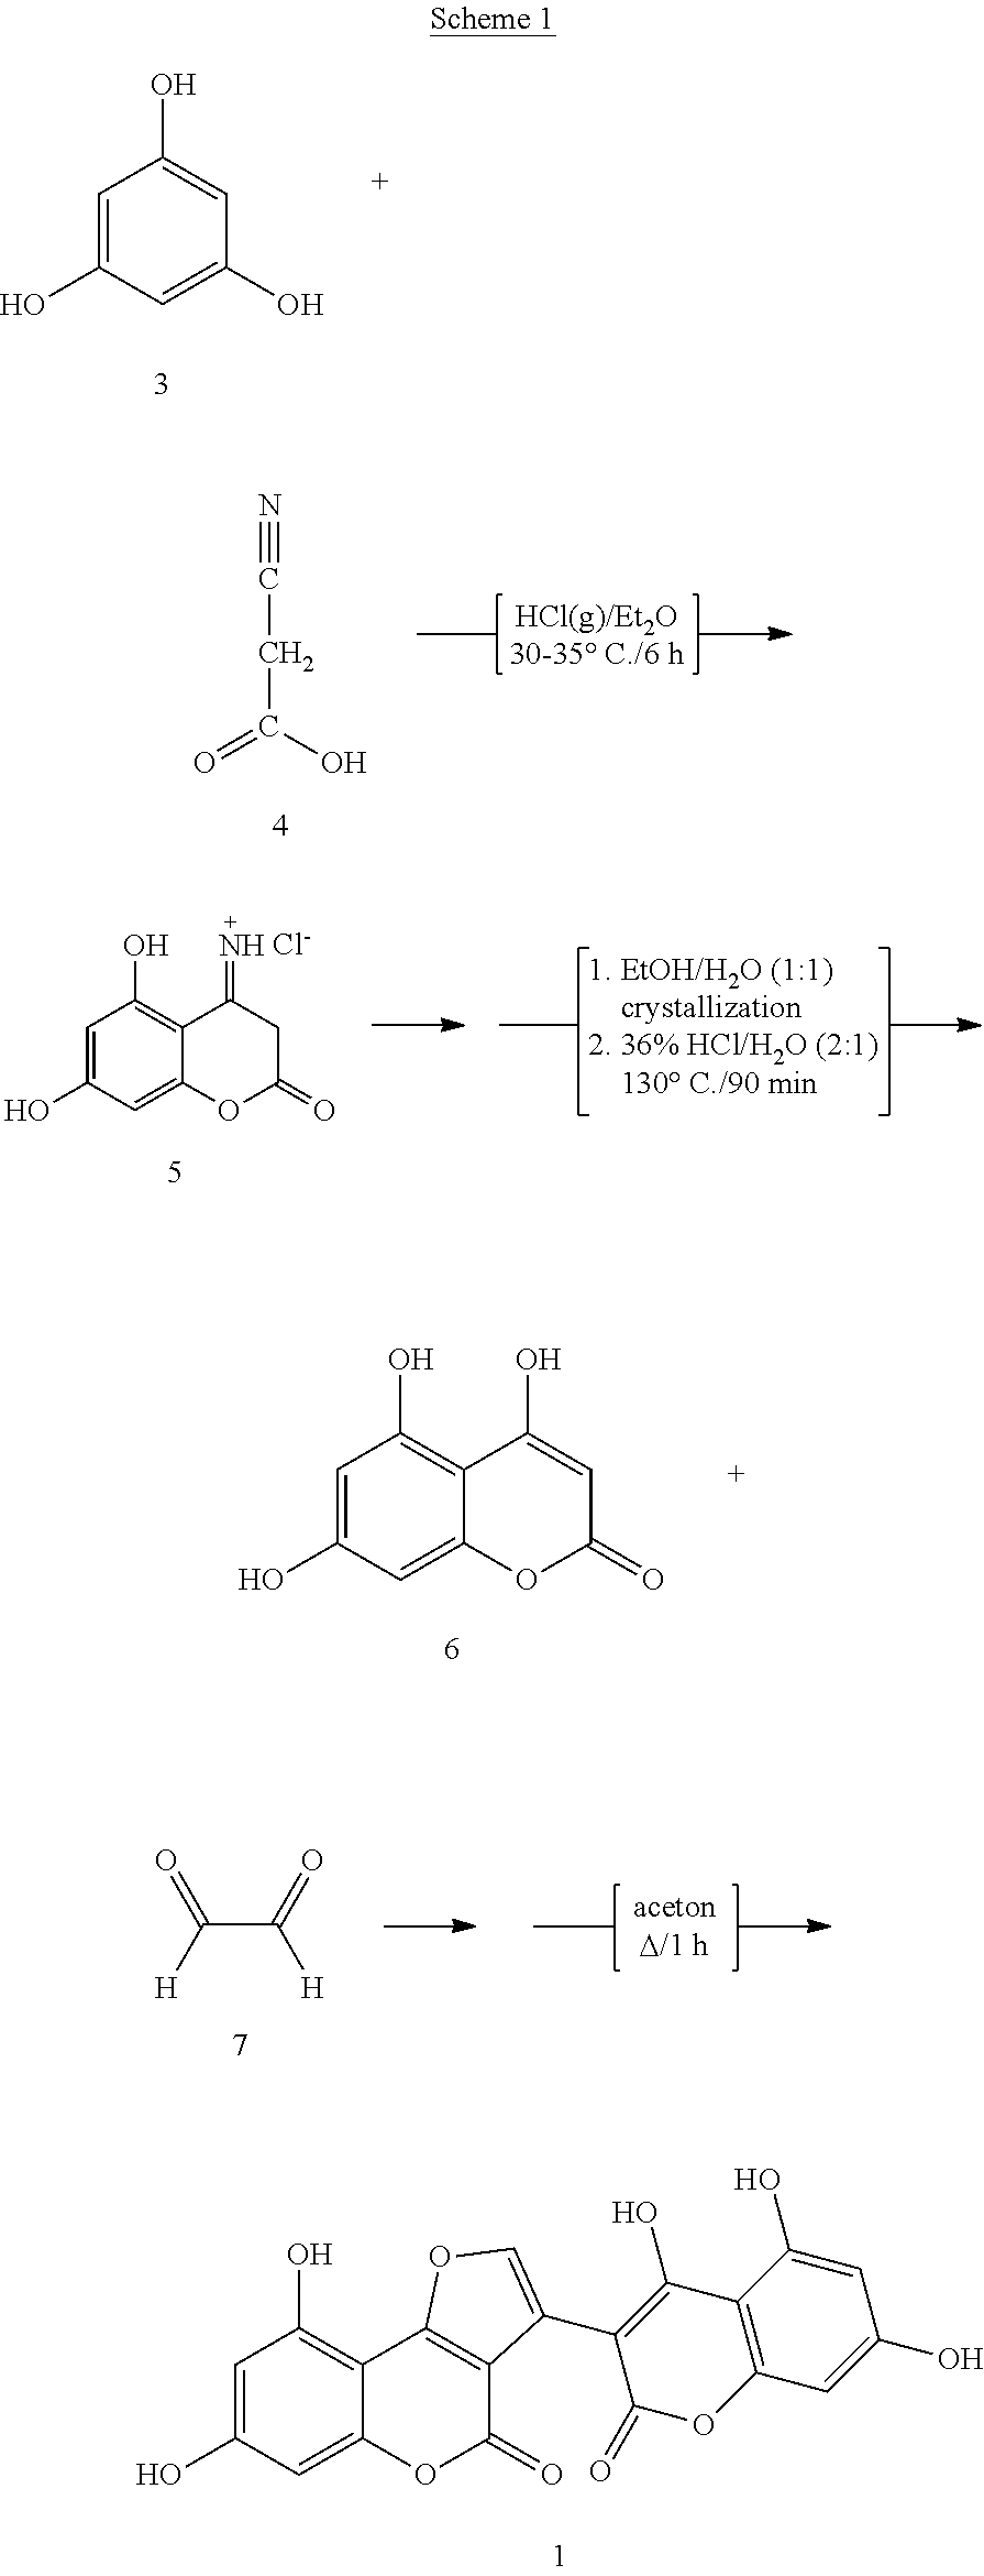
C1=C(O)C=C(O)C=C1O.N#CCC(O)=O.C1=C(O)C=C2C(=C1O)C(=N)CC(=O)O2.[Cl-].C1=C(O)C=C2C(=C1O)C(O)=CC(=O)O2.[H]C(C(=O)[H])=O.C1=C(O)C=C2C(=C1O)C1=C(C(=O)O2)C(C2=C(O)C3=C(OC2=O)C=C(O)C=C3O)=CO1
